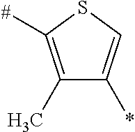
C1(C)=C([#])SC=C1*
